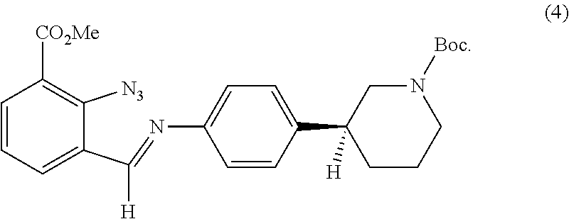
C1=CC=C(C(=NC2=CC=C(C3([H])CCCN([Boc])C3)C=C2)[H])C([N3])=C1[CO2Me]
